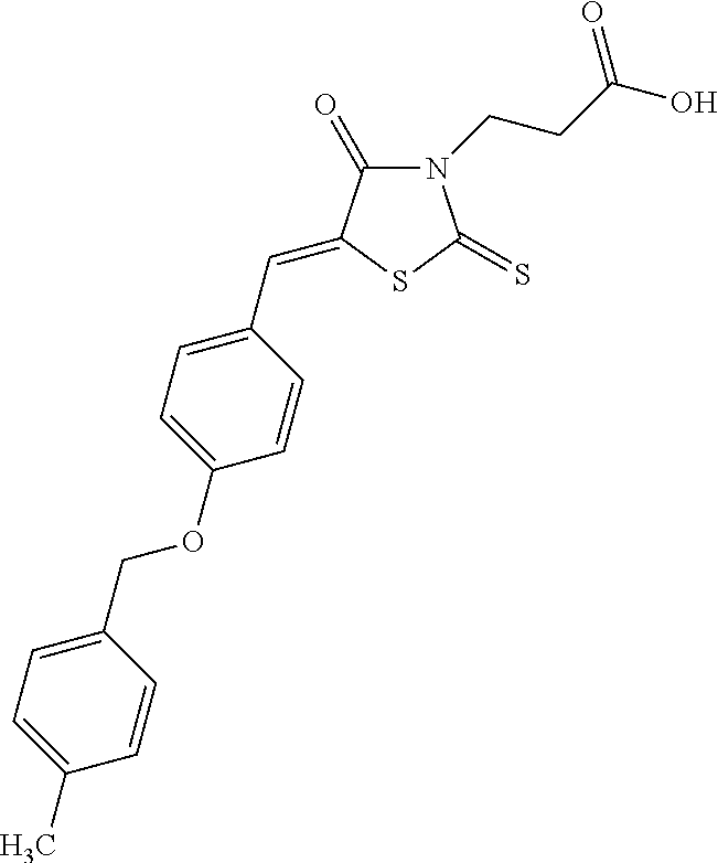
N1(CCC(O)=O)C(=O)C(=CC2=CC=C(OCC3=CC=C(C)C=C3)C=C2)SC1=S
